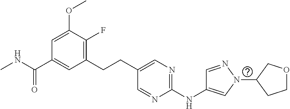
CNC(C1=CC(CCC2=CN=C(NC3=CN(C4CCOC4)N=C3)N=C2)=C(F)C(OC)=C1)=O
